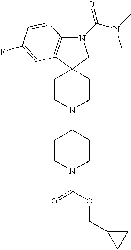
N1(C(N(C)C)=O)C2=C(C3(C1)CCN(C1CCN(C(OCC4CC4)=O)CC1)CC3)C=C(F)C=C2
